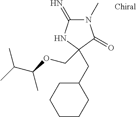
N1(C)C(=N)NC(CC2CCCCC2)(COC(C(C)C)C)C1=O
